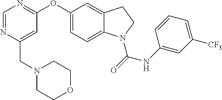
O(C1=CC=C2C(=C1)CCN2C(=O)NC1=CC([CF3])=CC=C1)C1=NC=NC(CN2CCOCC2)=C1
